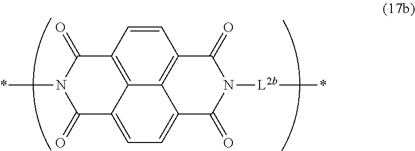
C1=CC2=C3C4=C1C(=O)N([L2b]*)C(=O)C4=CC=C3C(=O)N(*)C2=O
